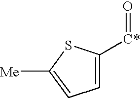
C1=C([C*]=O)SC([Me])=C1
